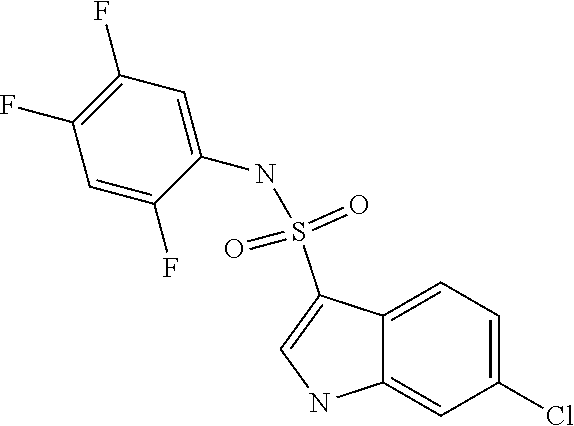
C1=C2C(=CC(Cl)=C1)NC=C2S(NC1=CC(F)=C(F)C=C1F)(=O)=O
